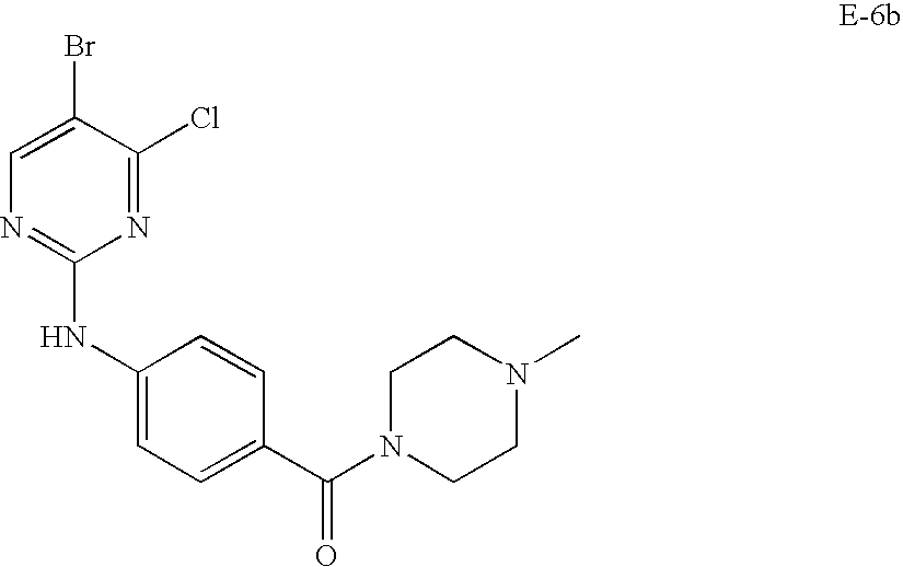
C1=C(Br)C(Cl)=NC(NC2=CC=C(C(=O)N3CCN(C)CC3)C=C2)=N1
